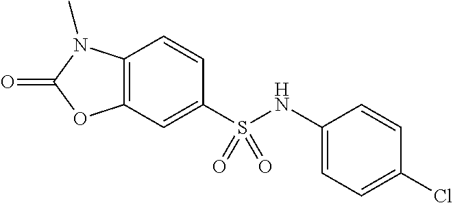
C1=CC2=C(C=C1S(NC1=CC=C(Cl)C=C1)(=O)=O)OC(=O)N2C
